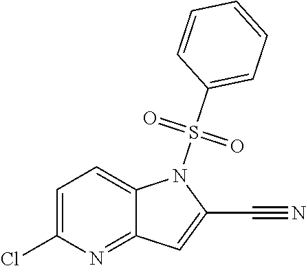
C1=C(Cl)N=C2C(=C1)N(S(C1=CC=CC=C1)(=O)=O)C(C#N)=C2
